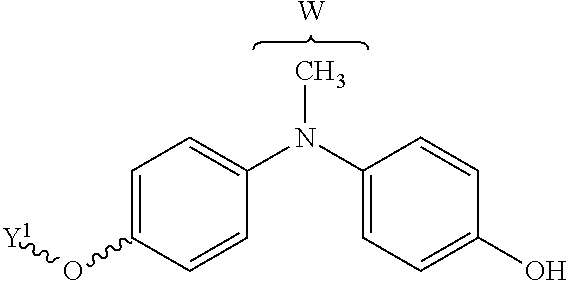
[W].O(C1=CC=C(N(C2=CC=C(O)C=C2)C)C=C1)[Y1]
